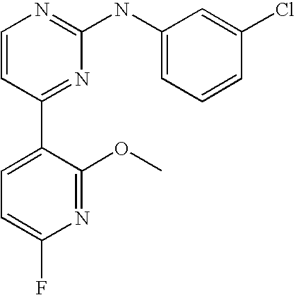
C1=CC(C2=CC=C(F)N=C2OC)=NC(NC2=CC=CC(Cl)=C2)=N1
